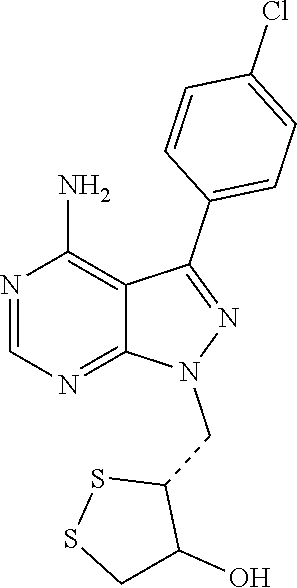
N1=CN=C2C(=C1N)C(C1=CC=C(Cl)C=C1)=NN2CC1SSCC1O
